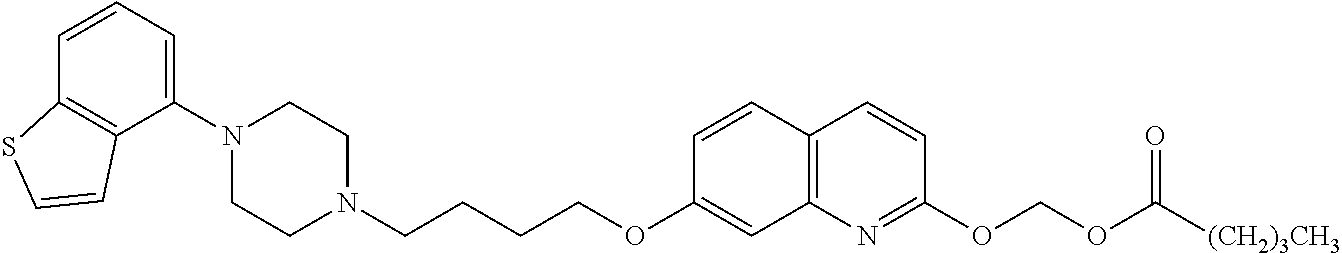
C1=CC2=C(C(N3CCN(CCCCOC4=CC5=C(C=C4)C=CC(OCOC([(CH2)3CH3])=O)=N5)CC3)=C1)C=CS2
